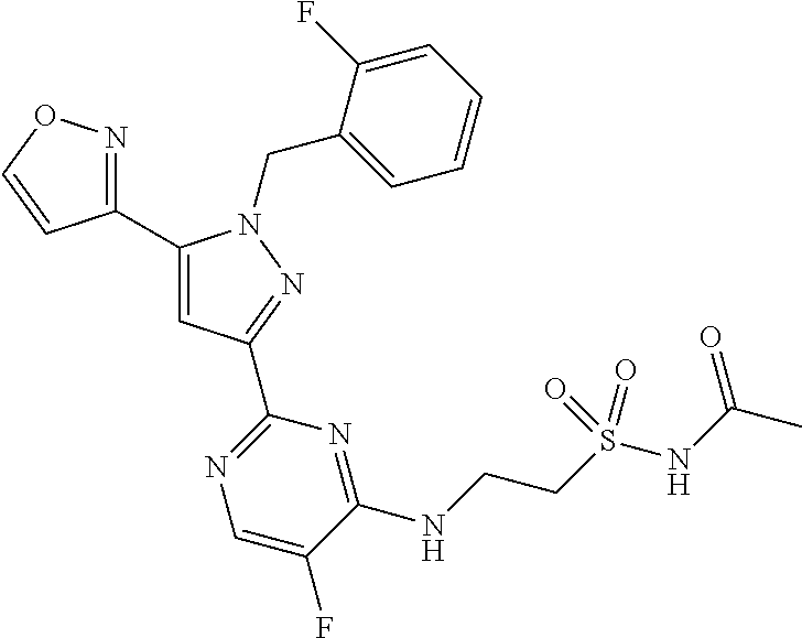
C1(C2=NOC=C2)=CC(C2=NC=C(F)C(NCCS(NC(C)=O)(=O)=O)=N2)=NN1CC1=CC=CC=C1F
